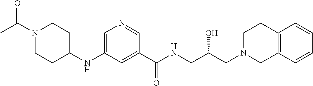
C1(NC2CCN(C(C)=O)CC2)=CN=CC(C(NCC(CN2CCC3=C(C2)C=CC=C3)O)=O)=C1
